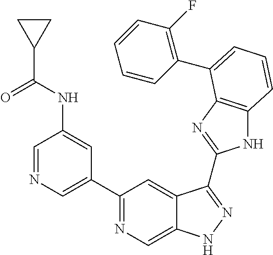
C1=NC=C(C2=NC=C3C(=C2)C(C2=NC4=C(N2)C=CC=C4C2=C(F)C=CC=C2)=NN3)C=C1NC(C1CC1)=O
